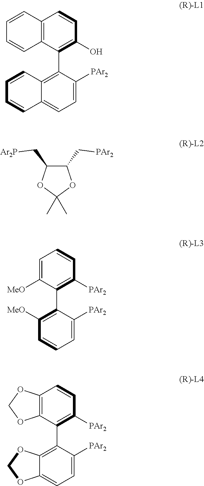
C12=C(C(C3=C4C(=CC=C3[PAr2])C=CC=C4)=C(O)C=C1)C=CC=C2.C1(C[PAr2])C(C[Ar2P])OC(C)(C)O1.C1=C([MeO])C(C2=C([MeO])C=CC=C2[PAr2])=C([PAr2])C=C1.C12=C(C(C3=C4C(=CC=C3[PAr2])OCO4)=C([PAr2])C=C1)OCO2
